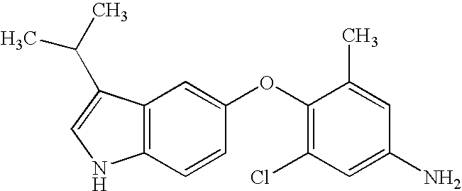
C12=C(C(C(C)C)=CN1)C=C(OC1=C(Cl)C=C(N)C=C1C)C=C2
